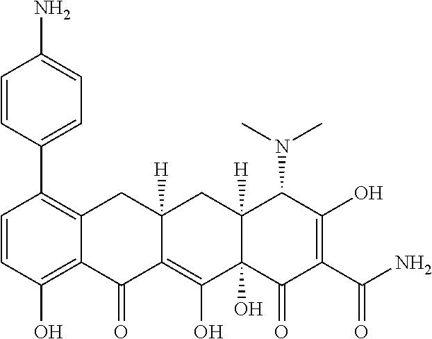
C1=CC(O)=C2C(=C1C1=CC=C(N)C=C1)CC1([H])C(=C(O)C3(O)C([H])(C1)C(N(C)C)C(O)=C(C(N)=O)C3=O)C2=O
